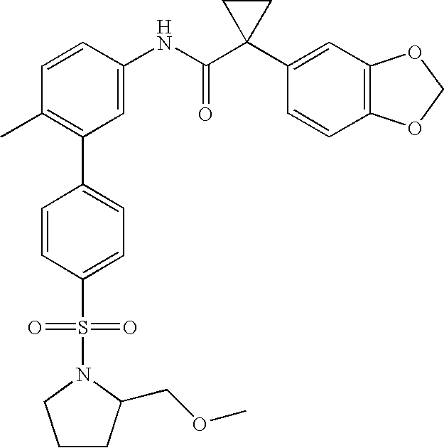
C1(NC(C2(C3=CC4=C(C=C3)OCO4)CC2)=O)=CC(C2=CC=C(S(=O)(=O)N3C(COC)CCC3)C=C2)=C(C)C=C1
